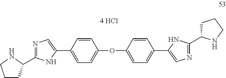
C1=CC(C2=CN=C(C3CCCN3)N2)=CC=C1OC1=CC=C(C2=CN=C(C3CCCN3)N2)C=C1
